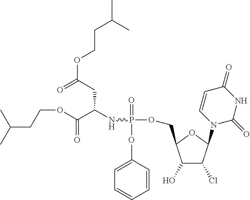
C(COC(=O)CC(NP(=O)(OC1=CC=CC=C1)OCC1C(O)C(Cl)C(N2C(=O)NC(=O)C=C2)O1)C(OCCC(C)C)=O)C(C)C
